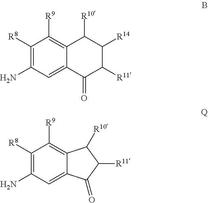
C1([R8])=C(N)C=C2C(=C1[R9])C([R10])C([R14])C([R11])C2=O.C1([R8])=C(N)C=C2C(=C1[R9])C([R10])C([R11])C2=O
